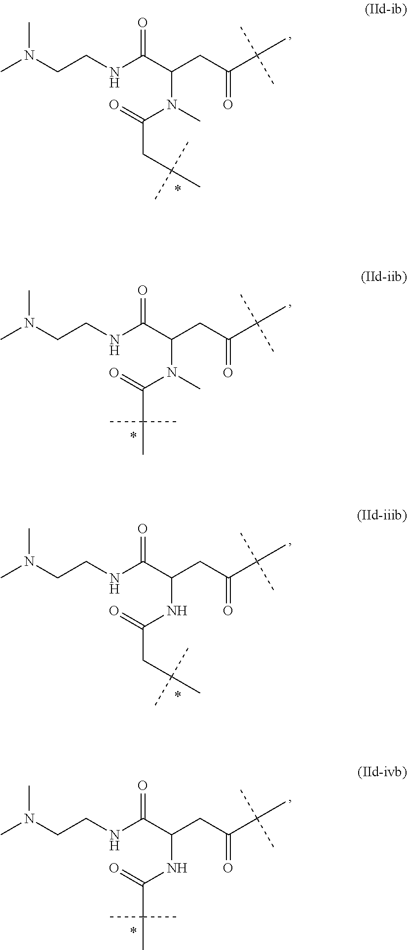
CN(CCNC(C(CC(=O)C(C)(C)C)N(C(CC(C)(C)C)=O)C)=O)C.CN(CCNC(C(CC(=O)C(C)(C)C)N(C(C(C)(C)C)=O)C)=O)C.CN(CCNC(C(CC(=O)C(C)(C)C)NC(CC(C)(C)C)=O)=O)C.CN(CCNC(C(CC(=O)C(C)(C)C)NC(C(C)(C)C)=O)=O)C
